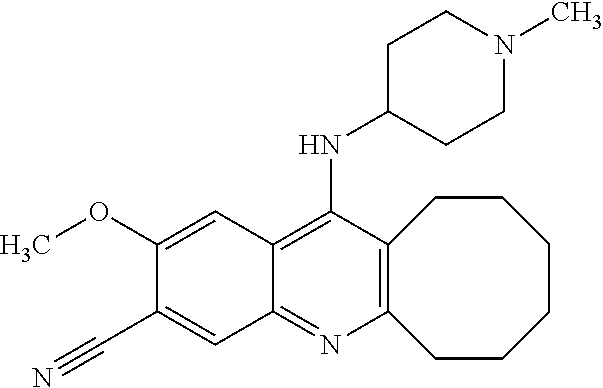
C12=C(C(NC3CCN(C)CC3)=C3C(=N1)C=C(C#N)C(OC)=C3)CCCCCC2
